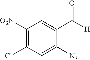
C1([O2N])=C(Cl)C=C([N3])C(C([H])=O)=C1
